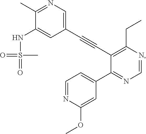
N1=CN=C(C2=CC=NC(OC)=C2)C(C#CC2=CN=C(C)C(NS(C)(=O)=O)=C2)=C1CC
